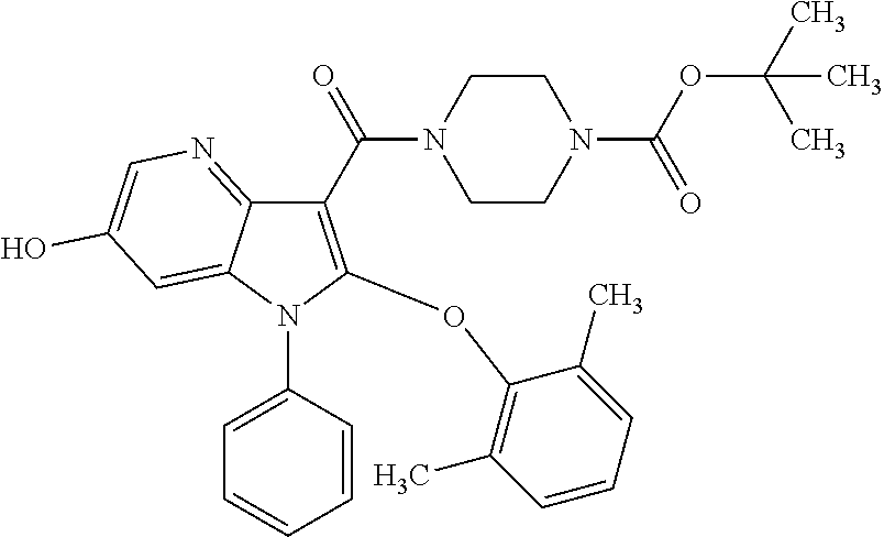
C1(C(=O)N2CCN(C(=O)OC(C)(C)C)CC2)=C(OC2=C(C)C=CC=C2C)N(C2=CC=CC=C2)C2=CC(O)=CN=C12
